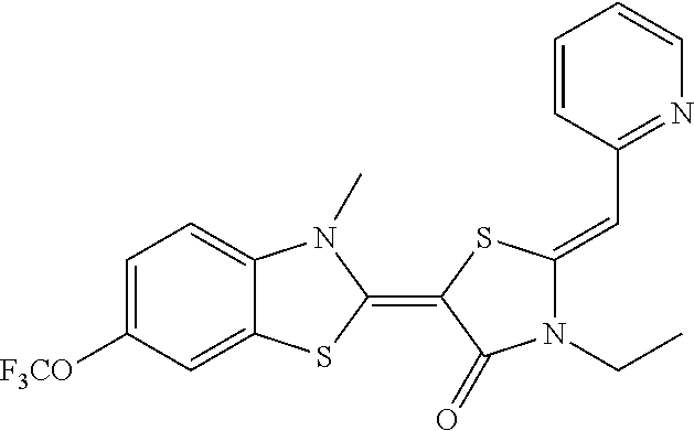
C1=C([F3CO])C=C2C(=C1)N(C)C(=C1SC(=CC3=NC=CC=C3)N(CC)C1=O)S2
